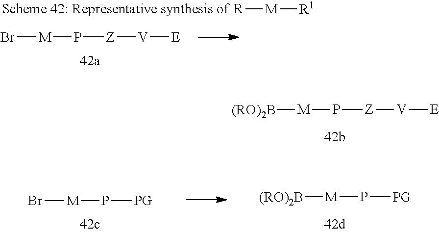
[(RO)2B][M]P[Z][V][E].[R][M][R1].Br[M]P[Z][V][E].Br[M]P[PG].[(RO)2B][M]P[PG]
